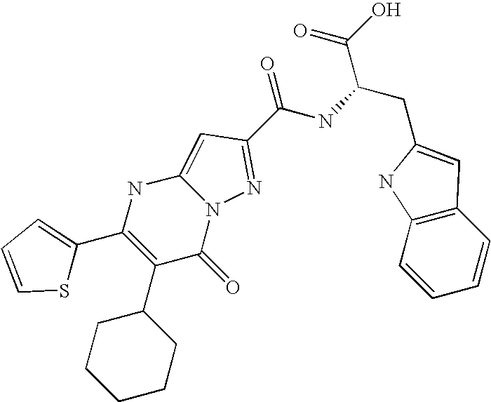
C1(C2CCCCC2)=C(C2=CC=CS2)NC2=CC(C(NC(CC3=CC4=C(C=CC=C4)N3)C(=O)O)=O)=NN2C1=O
